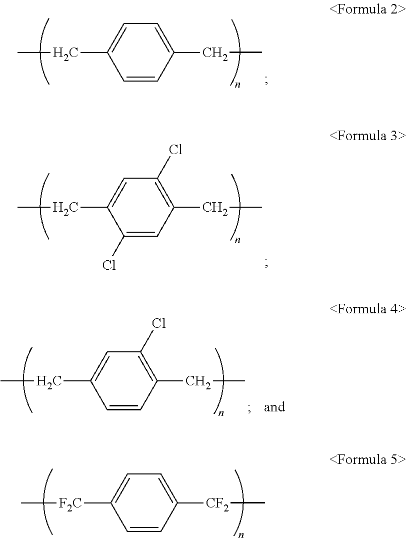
C1=CC(CC)=CC=C1CC.C1(Cl)=CC(CC)=C(Cl)C=C1CC.C1=CC(CC)=C(Cl)C=C1CC.C1=CC([CF2]C)=CC=C1[F2C]C
